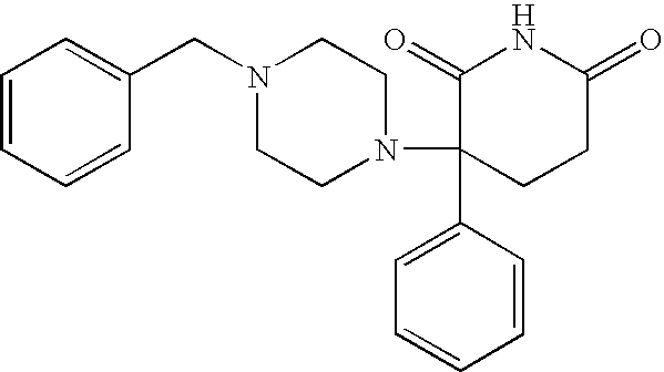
C1=CC=CC(CN2CCN(C3(C4=CC=CC=C4)CCC(=O)NC3=O)CC2)=C1
